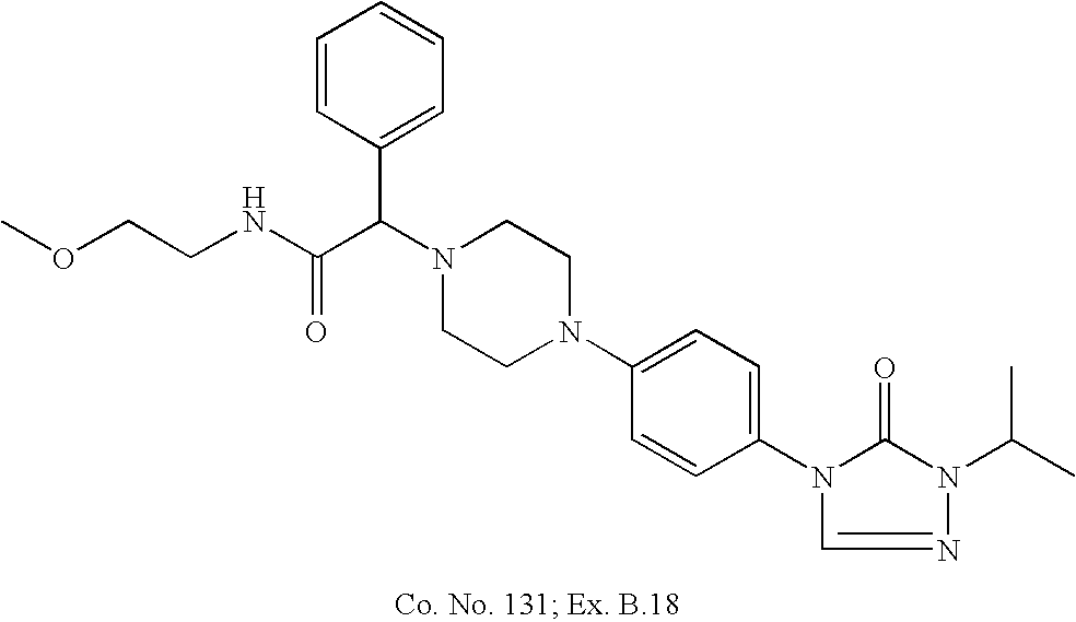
N1(C(C(NCCOC)=O)C2=CC=CC=C2)CCN(C2=CC=C(N3C(=O)N(C(C)C)N=C3)C=C2)CC1
